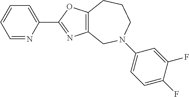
C1=NC(C2=NC3=C(O2)CCCN(C2=CC=C(F)C(F)=C2)C3)=CC=C1
